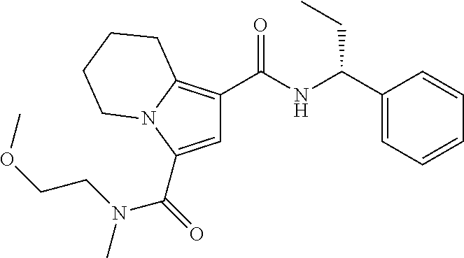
C(=O)(C1=CC(C(NC(C2=CC=CC=C2)CC)=O)=C2N1CCCC2)N(CCOC)C
